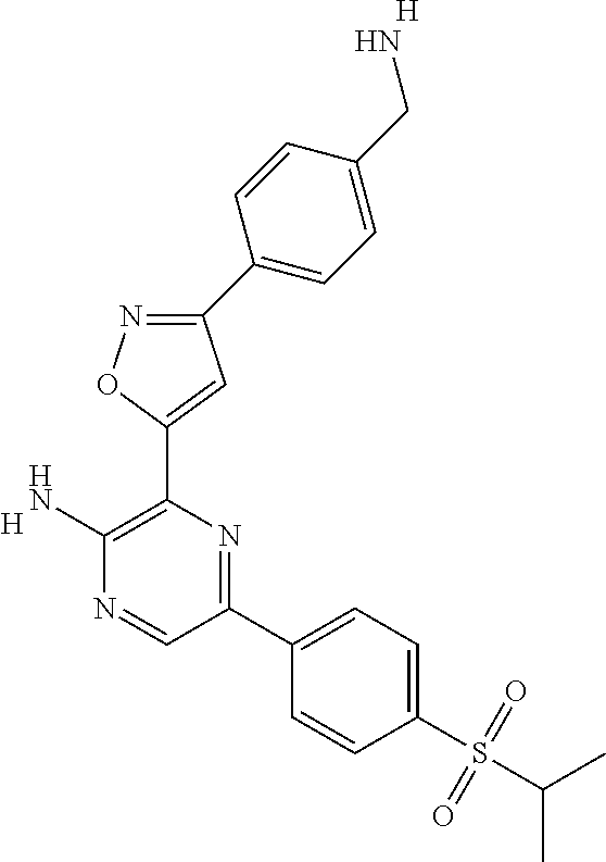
C1(N)=C(C2=CC(C3=CC=C(CN)C=C3)=NO2)N=C(C2=CC=C(S(C(C)C)(=O)=O)C=C2)C=N1.[H].[H]
